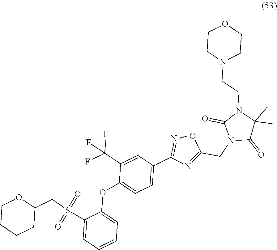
C1(C2=CC=C(OC3=CC=CC=C3S(=O)(CC3CCCCO3)=O)C(C(F)(F)F)=C2)=NOC(CN2C(=O)C(C)(C)N(CCN3CCOCC3)C2=O)=N1
